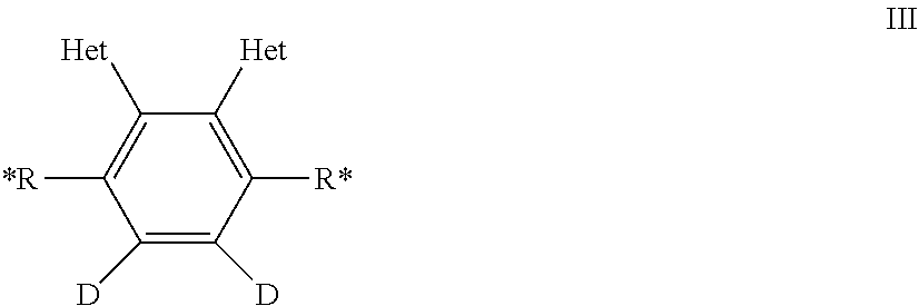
C1([Het])=C([*R])C([D])=C([D])C([R*])=C1[Het]
